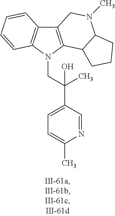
C12=C(N(CC(C3=CC=C(C)N=C3)(C)O)C3=C1C=CC=C3)C1C(N(C)C2)CCC1
